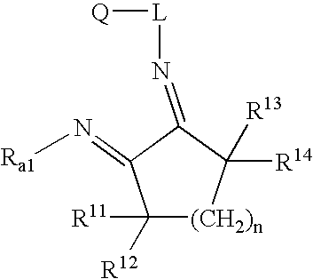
N(=C1C(=N[Ra1])C([R11])([R12])[(CH2)n]C1([R14])[R13])[L][Q]
